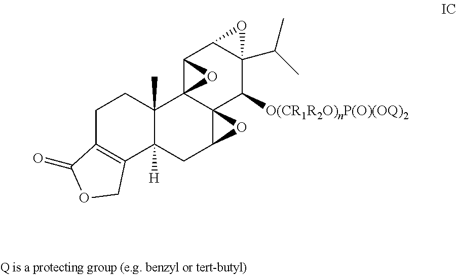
C1C2=C(C3([H])C(C)(C1)C14C5(C(C3)O5)C([O(CR1R2O)nP(O)(OQ)2])C3(C(C)C)C(C1O4)O3)COC2=O
